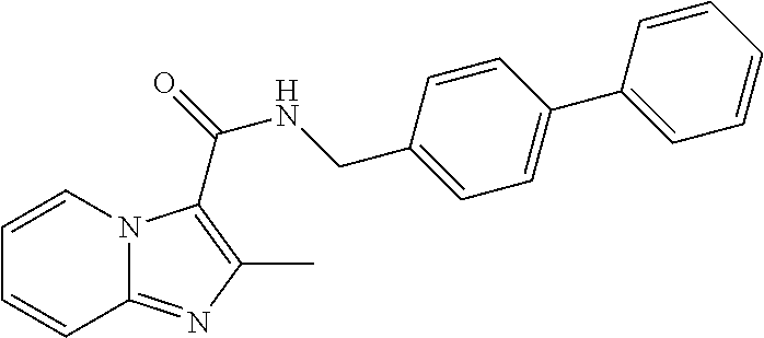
N12C(=NC(C)=C1C(=O)NCC1=CC=C(C3=CC=CC=C3)C=C1)C=CC=C2
